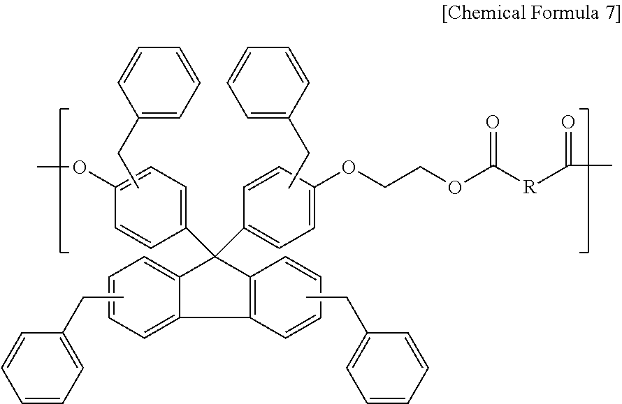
CCC1=CC=CC=C1.C1=C2C(=CC=C1)C(C1=CC=C(OC)C=C1)(C1=CC=C(OCCOC([R]C(C)=O)=O)C=C1)C1=C2C=CC=C1.CCC1=CC=CC=C1.CCC1=CC=CC=C1.CCC1=CC=CC=C1
